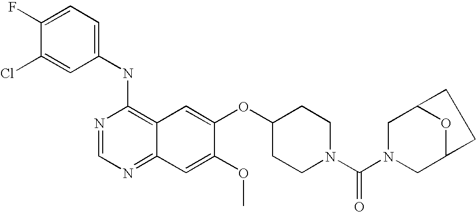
C1(NC2=C3C(=NC=N2)C=C(OC)C(OC2CCN(C(=O)N4CC5OC(C4)CC5)CC2)=C3)=CC=C(F)C(Cl)=C1
